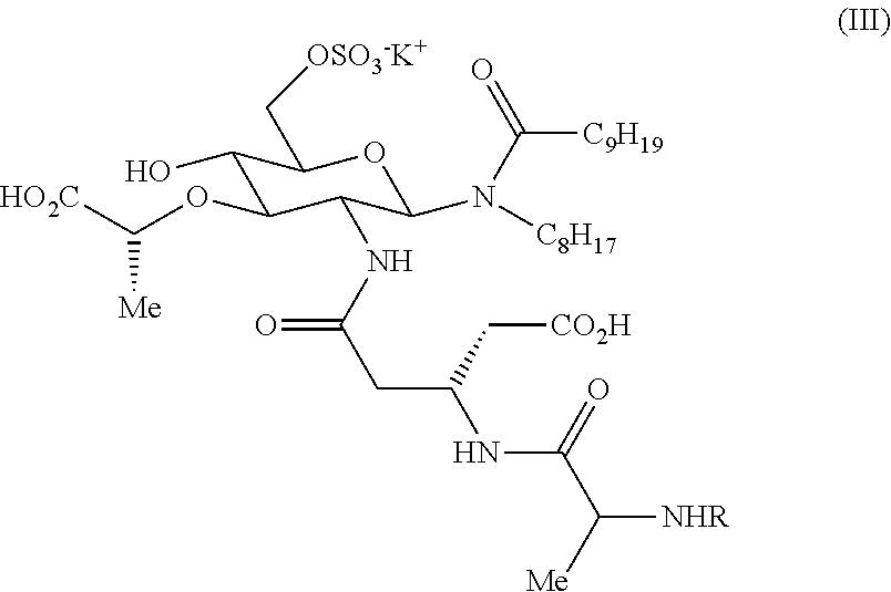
C1(O)C(C[OSO3-K+])OC(N(C([C9H19])=O)[C8H17])C(NC(CC(NC(C([NHR])[Me])=O)C[CO2H])=O)C1OC([HO2C])[Me]
